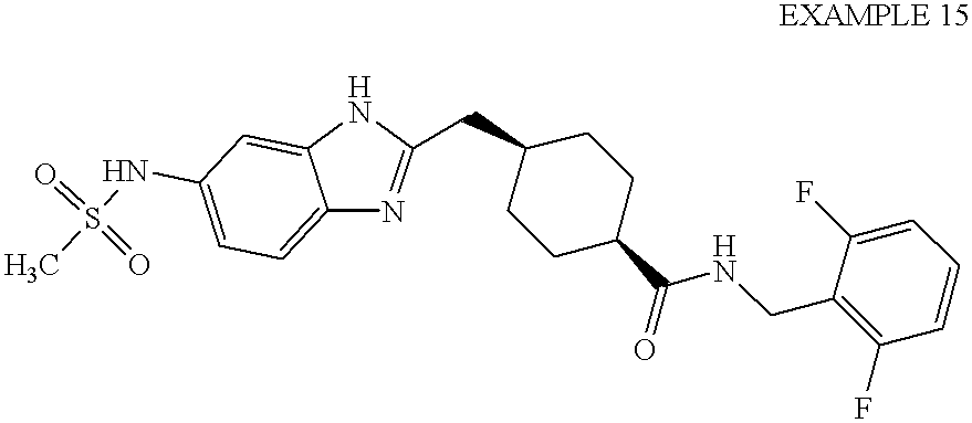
N1=C(CC2CCC(C(=O)NCC3=C(F)C=CC=C3F)CC2)NC2=CC(NS(C)(=O)=O)=CC=C12
